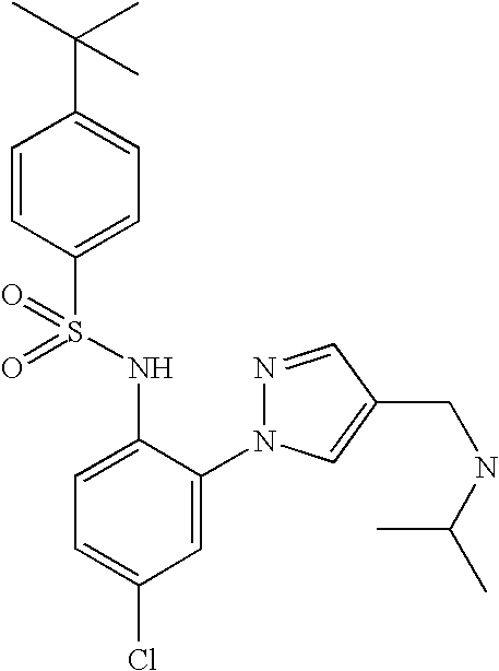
C1=CC(S(=O)(NC2=CC=C(Cl)C=C2N2N=CC(CNC(C)C)=C2)=O)=CC=C1C(C)(C)C
